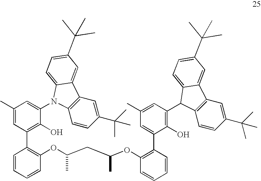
C1(OC(CC(OC2=C(C3=CC(C)=CC(C4C5=C(C=C(C(C)(C)C)C=C5)C5=CC(C(C)(C)C)=CC=C54)=C3O)C=CC=C2)C)C)=C(C2=C(O)C(N3C4=C(C=C(C(C)(C)C)C=C4)C4=CC(C(C)(C)C)=CC=C43)=CC(C)=C2)C=CC=C1
